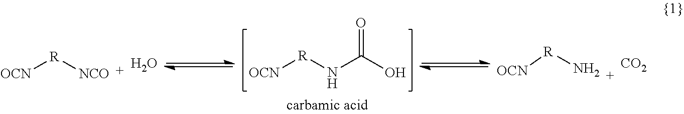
[OCN][R]NC(O)=O.[OCN][R][NCO].[OCN][R]N.O.[CO2]
